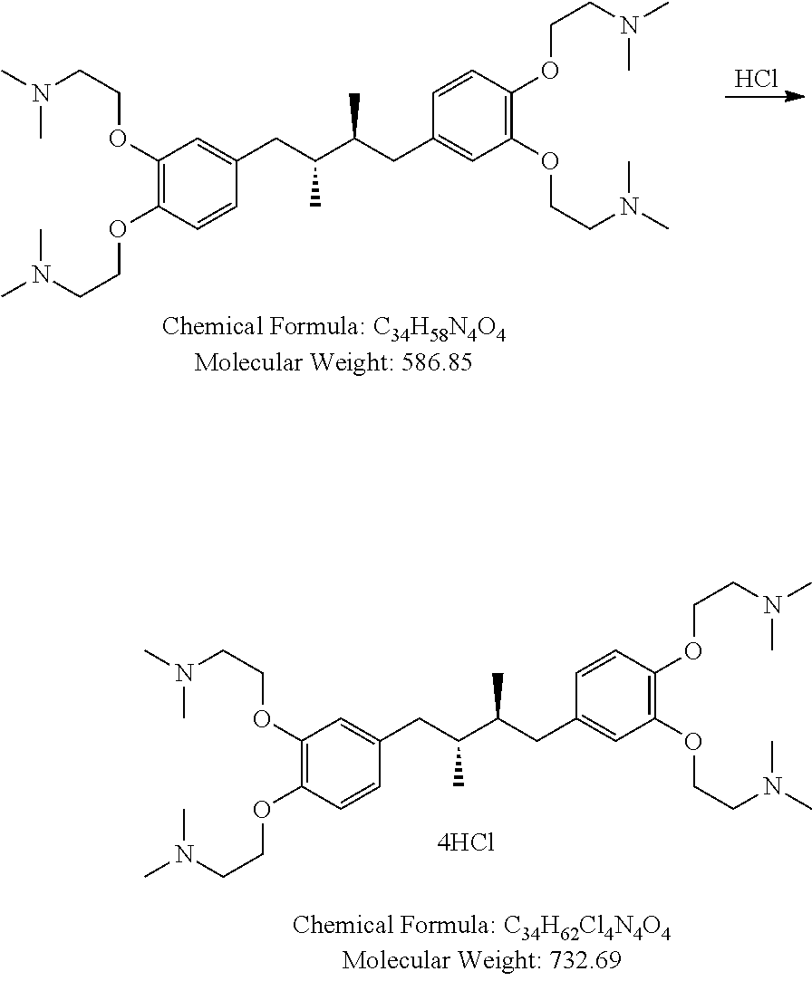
C1(OCCN(C)C)=C(OCCN(C)C)C=CC(CC(C(CC2=CC(OCCN(C)C)=C(OCCN(C)C)C=C2)C)C)=C1.Cl.C1(OCCN(C)C)=C(OCCN(C)C)C=CC(CC(C(CC2=CC(OCCN(C)C)=C(OCCN(C)C)C=C2)C)C)=C1
